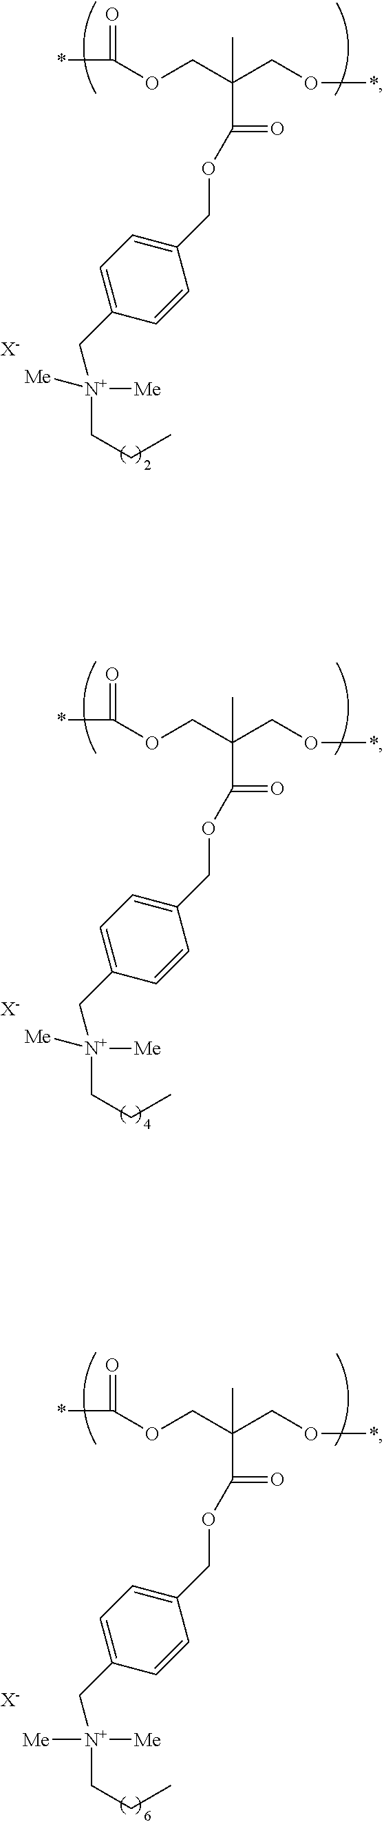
*C(OCC(CO*)(C)C(OCC1=CC=C(C[N+]([Me])([Me])CCC)C=C1)=O)=O.[X-].*C(OCC(CO*)(C)C(OCC1=CC=C(C[N+]([Me])([Me])CCC)C=C1)=O)=O.[X-].*C(OCC(CO*)(C)C(OCC1=CC=C(C[N+]([Me])([Me])CCC)C=C1)=O)=O.[X-]
